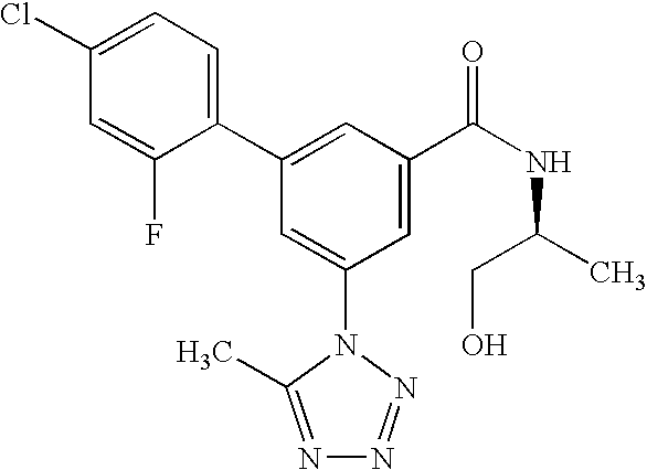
C1(C2=CC(C(NC(C)CO)=O)=CC(N3C(C)=NN=N3)=C2)=CC=C(Cl)C=C1F
